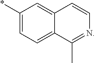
C1(*)=CC=C2C(=C1)C=CN=C2C
